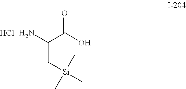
Cl.NC(C[Si](C)(C)C)C(O)=O
